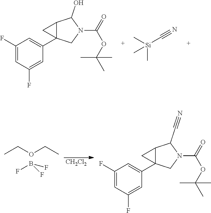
C1(F)=CC(F)=CC(C23C(C2)C(O)N(C(=O)OC(C)(C)C)C3)=C1.C[Si](C#N)(C)C.CCOCC.FB(F)F.[CH2Cl2].C1(F)=CC(F)=CC(C23C(C2)C(C#N)N(C(=O)OC(C)(C)C)C3)=C1
